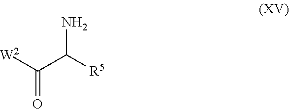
[W2]C(C([R5])N)=O
